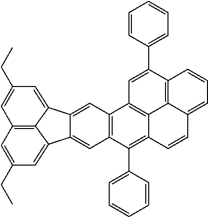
C12=CC3=C(C=C1C1=CC(CC)=CC4=C1C2=CC(CC)=C4)C(C1=CC=CC=C1)=C1C2=C3C=C(C3=CC=CC=C3)C3=C2C(=CC=C3)C=C1
